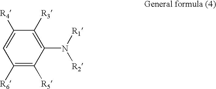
C1=C([R4])C([R3])=C(N([R1])[R2])C([R5])=C1[R6]
